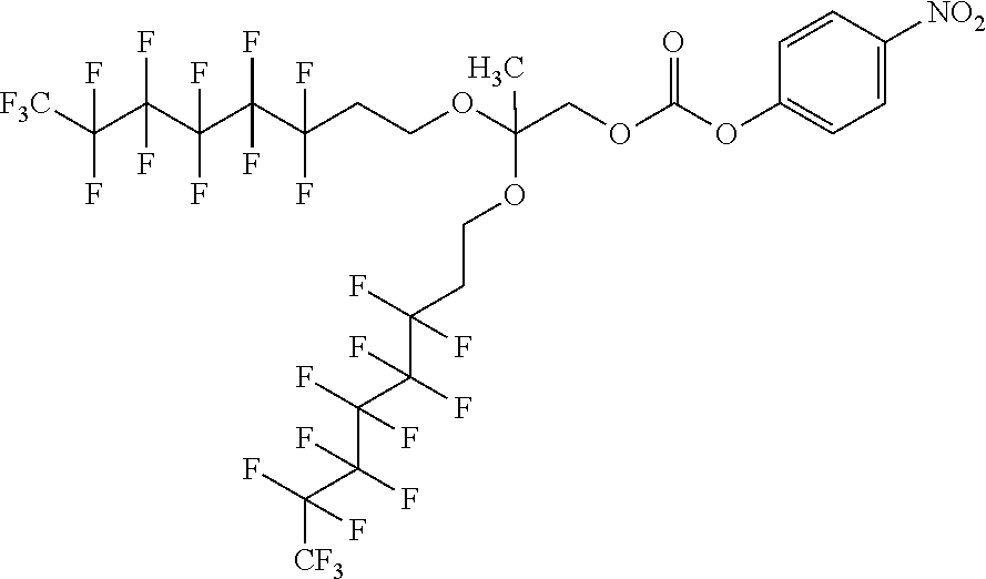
C(C(C(C(CCOC(COC(OC1=CC=C([NO2])C=C1)=O)(OCCC(C(C(C(C([CF3])(F)F)(F)F)(F)F)(F)F)(F)F)C)(F)F)(F)F)(F)F)(C([F3C])(F)F)(F)F
